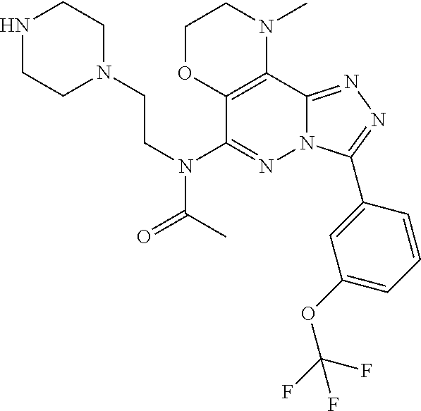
C1(N(C(=O)C)CCN2CCNCC2)=NN2C(=NN=C2C2=CC(OC(F)(F)F)=CC=C2)C2=C1OCCN2C
